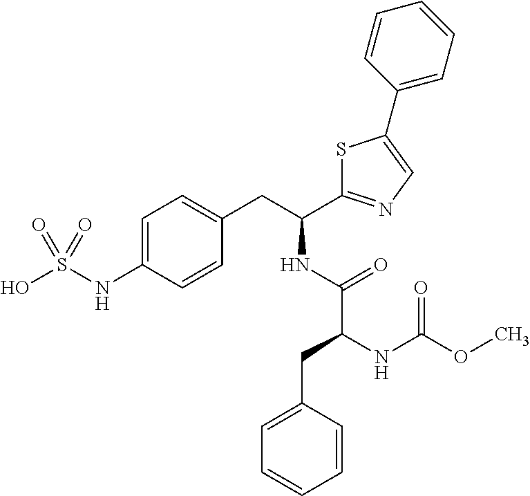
C1=C(NS(O)(=O)=O)C=CC(CC(NC(C(NC(OC)=O)CC2=CC=CC=C2)=O)C2=NC=C(C3=CC=CC=C3)S2)=C1
